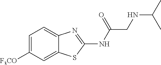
C1=C([F3CO])C=C2C(=C1)N=C(NC(CNC(C)C)=O)S2
